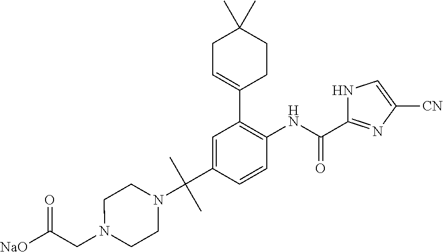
[NaO]C(CN1CCN(C(C2=CC(C3=CCC(C)(C)CC3)=C(NC(C3=NC([CN])=CN3)=O)C=C2)(C)C)CC1)=O
